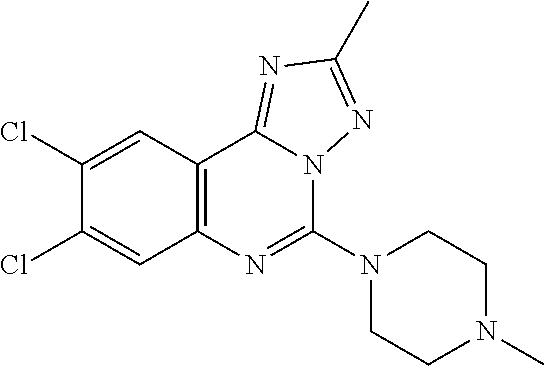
C12=C(C3=NC(C)=NN3C(N3CCN(C)CC3)=N1)C=C(Cl)C(Cl)=C2
